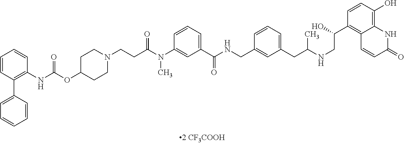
C1=CC(C2=CC=CC=C2)=C(NC(=O)OC2CCN(CCC(N(C3=CC(C(NCC4=CC(CC(NCC(C5=C6C=CC(=O)NC6=C(O)C=C5)O)C)=CC=C4)=O)=CC=C3)C)=O)CC2)C=C1
